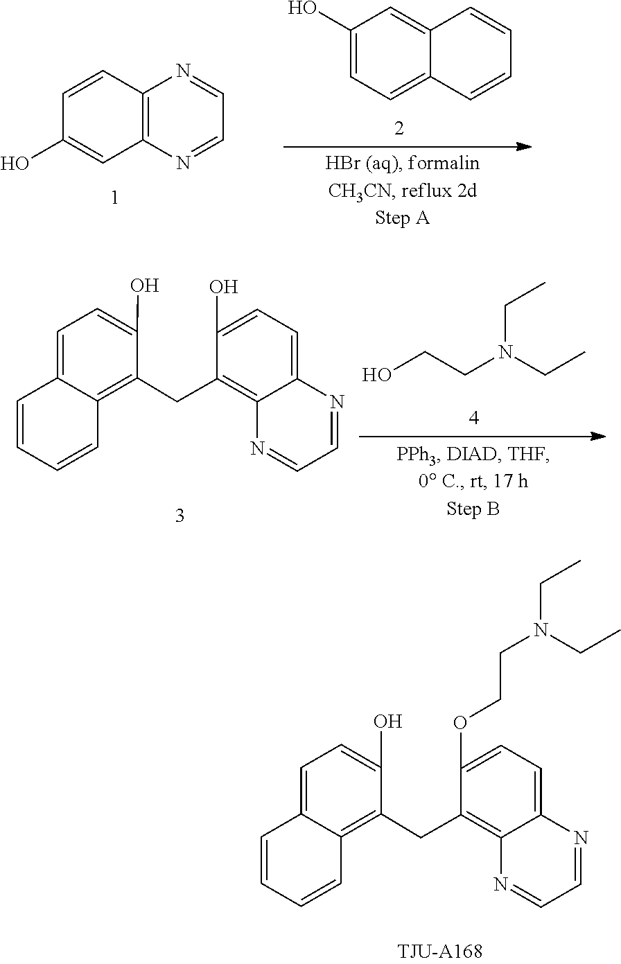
C1(OCCN(CC)CC)=CC=C2C(=C1CC1=C3C(=CC=C1O)C=CC=C3)N=CC=N2.C1=C2C(=CC(O)=C1)C=CC=C2.C1(O)=CC2=C(C=C1)N=CC=N2.C1(O)=CC=C2C(=C1CC1=C3C(=CC=C1O)C=CC=C3)N=CC=N2.OCCN(CC)CC
